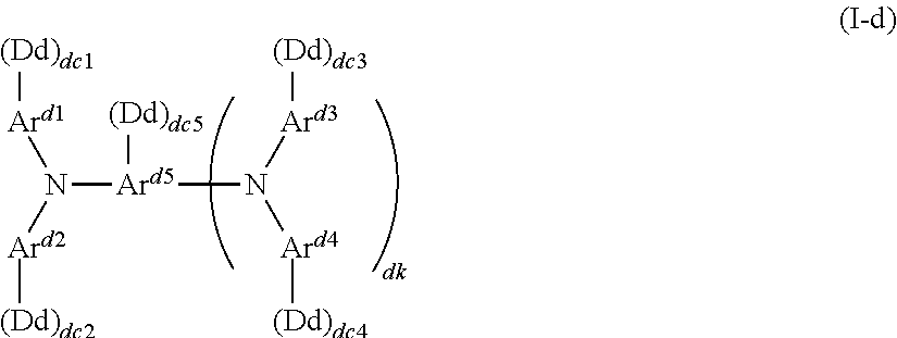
[Ard1](N([Ard2][(Dd)dc2])[Ard5](N([Ard4][(Dd)dc4])[Ard3][(Dd)dc3])[(Dd)dc5])[(Dd)dc1]
